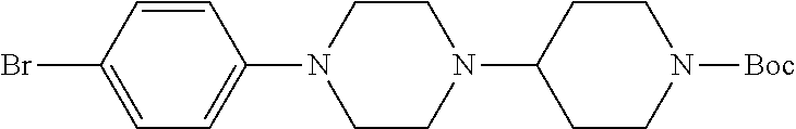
C1=C(Br)C=CC(N2CCN(C3CCN([Boc])CC3)CC2)=C1
